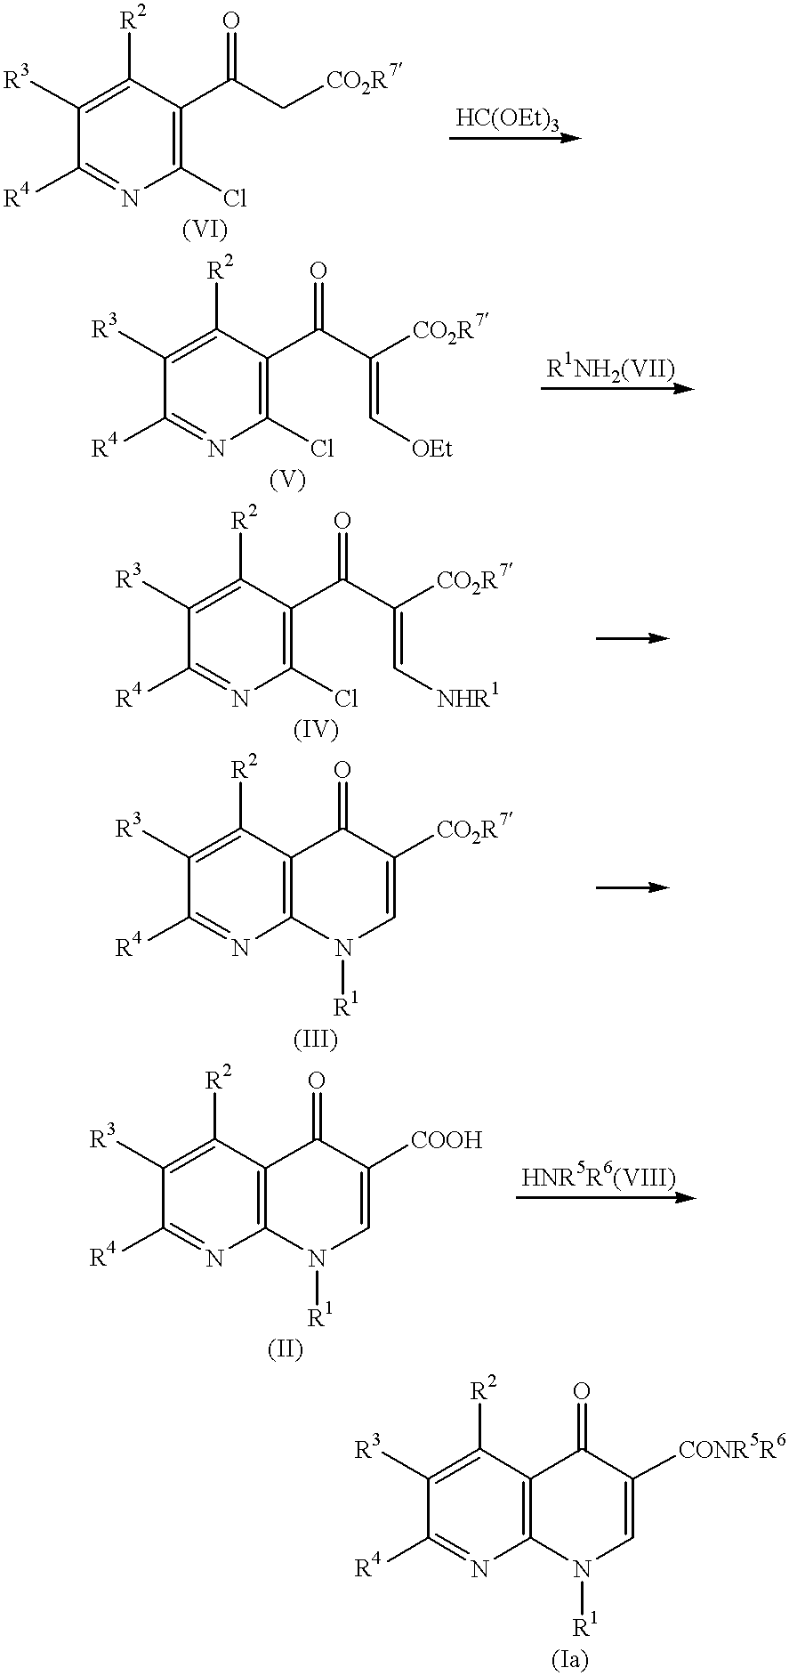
C1([R3])=C([R2])C(C(C[CO2R7])=O)=C(Cl)N=C1[R4].C1([R3])=C([R2])C(C(C([CO2R7])=C[OEt])=O)=C(Cl)N=C1[R4].C1([R3])=C([R2])C(C(C([CO2R7])=C[NHR1])=O)=C(Cl)N=C1[R4].C1([R3])=C([R2])C2=C(N=C1[R4])N([R1])C=C([CO2R7])C2=O.C1([R3])=C([R2])C2=C(N=C1[R4])N([R1])C=C([COOH])C2=O.C1([R3])=C([R2])C2=C(N=C1[R4])N([R1])C=C([CONR5R6])C2=O
